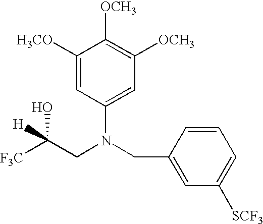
C1([H3CO])=CC(N(CC2=CC([SCF3])=CC=C2)CC([F3C])(O)[H])=CC([OCH3])=C1[OCH3]
